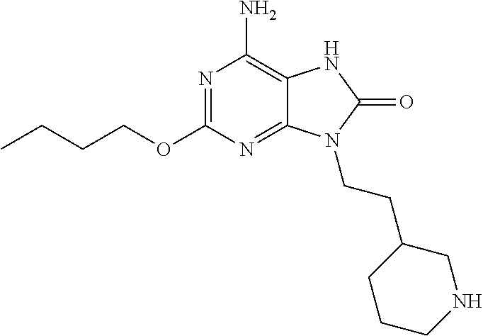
N1=C(OCCCC)N=C2C(=C1N)NC(=O)N2CCC1CCCNC1
